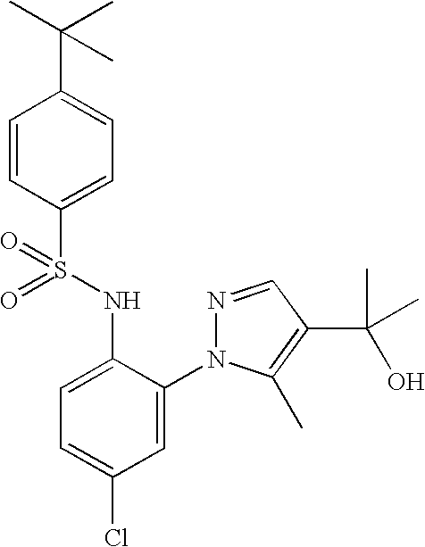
C1=CC(S(=O)(NC2=CC=C(Cl)C=C2N2N=CC(C(O)(C)C)=C2C)=O)=CC=C1C(C)(C)C
